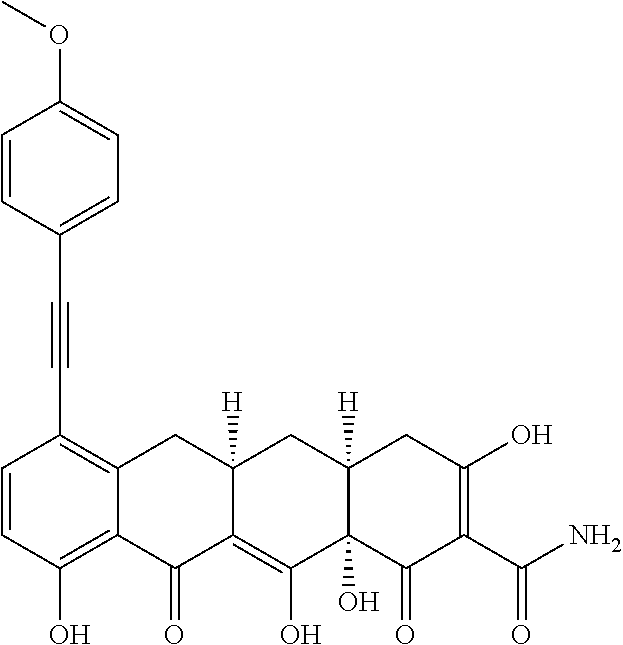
C1=CC(O)=C2C(=C1C#CC1=CC=C(OC)C=C1)CC1([H])C(=C(O)C3(O)C([H])(C1)CC(O)=C(C(N)=O)C3=O)C2=O
